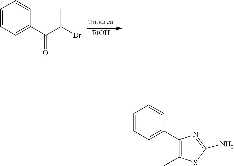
[EtOH].C1=CC=CC(C(C(Br)C)=O)=C1.C1=CC=CC(C2=C(C)SC(N)=N2)=C1
